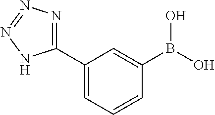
C1(C2=CC=CC(B(O)O)=C2)=NN=NN1
